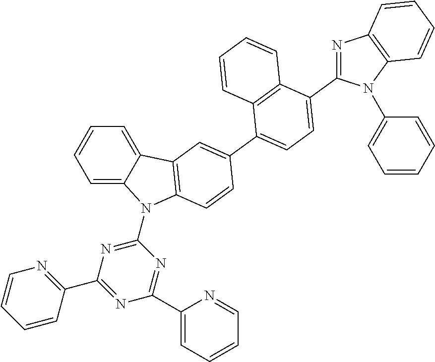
C1=C2C(=CC=C1)C1=C(N2C2=NC(C3=NC=CC=C3)=NC(C3=CC=CC=N3)=N2)C=CC(C2=CC=C(C3=NC4=C(N3C3=CC=CC=C3)C=CC=C4)C3=C2C=CC=C3)=C1
